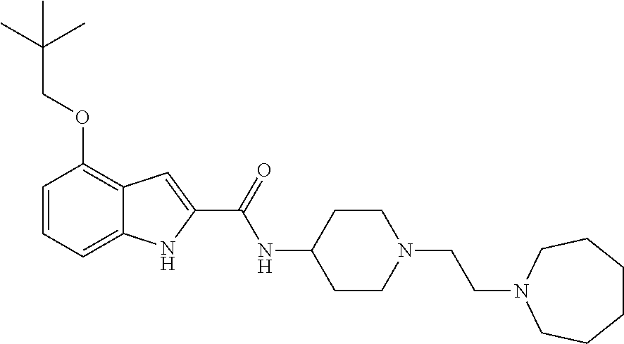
C1=CC=C2C(=C1OCC(C)(C)C)C=C(C(=O)NC1CCN(CCN3CCCCCC3)CC1)N2
